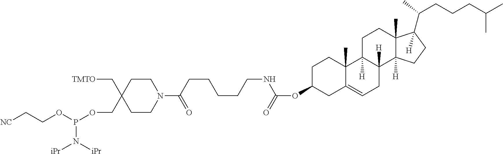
C1CN(C(CCCCCNC(OC2CCC3(C)C(=CCC4([H])C3([H])CCC3(C)C4([H])CCC3([H])C(CCCC(C)C)C)C2)=O)=O)CCC1(C[TMTO])COP(OCC[NC])N([iPr])[iPr]
